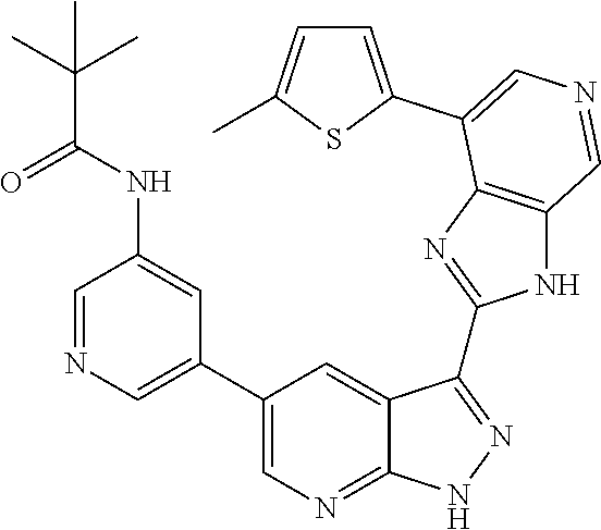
C1=NC=C(C2=CN=C3C(=C2)C(C2=NC4=C(N2)C=NC=C4C2=CC=C(C)S2)=NN3)C=C1NC(C(C)(C)C)=O
